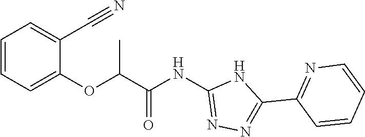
C(C)(OC1=CC=CC=C1C#N)C(NC1=NN=C(C2=NC=CC=C2)N1)=O
